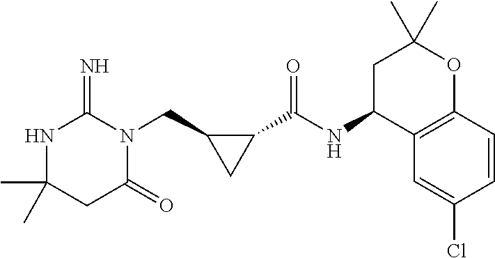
CC1(C)NC(=N)N(CC2CC2C(NC2C3=C(OC(C)(C)C2)C=CC(Cl)=C3)=O)C(=O)C1
